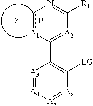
[LG]C1=C(C2=[A2]C([R1])=Nc[A1]2)[A3]=[A4][A5]=[A6]1.B
